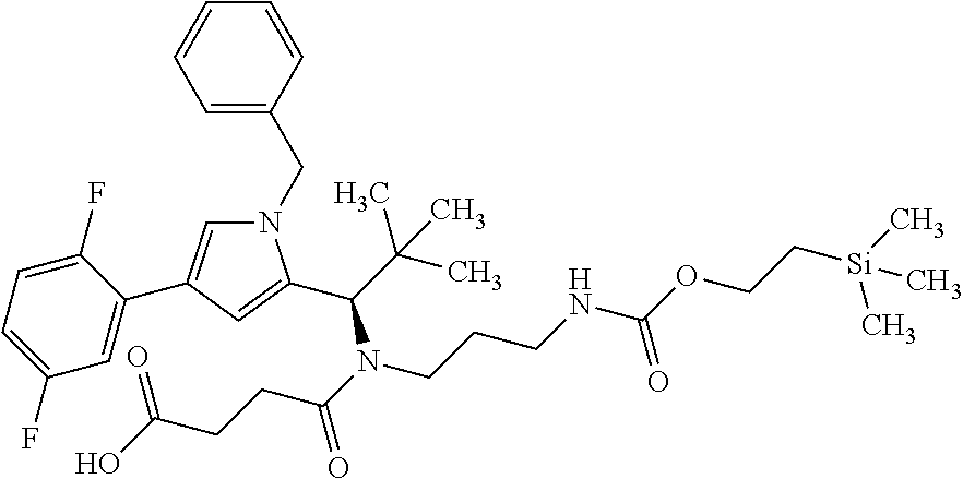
C1(F)=CC=C(F)C=C1C1=CN(CC2=CC=CC=C2)C(C(C(C)(C)C)N(C(CCC(O)=O)=O)CCCNC(OCC[Si](C)(C)C)=O)=C1
